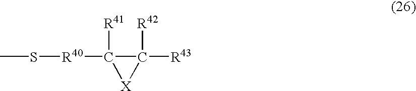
CS[R40]C1([R41])[X]C1([R43])[R42]
